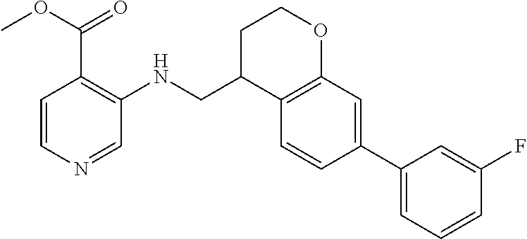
C1C(CNC2=C(C(OC)=O)C=CN=C2)C2=C(OC1)C=C(C1=CC=CC(F)=C1)C=C2
